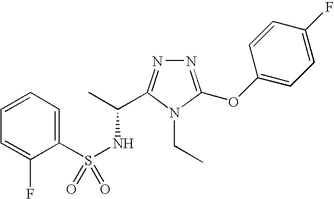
S(NC(C)C1=NN=C(OC2=CC=C(F)C=C2)N1CC)(=O)(C1=CC=CC=C1F)=O
